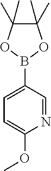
C1=C(B2OC(C)(C)C(C)(C)O2)C=NC(OC)=C1
